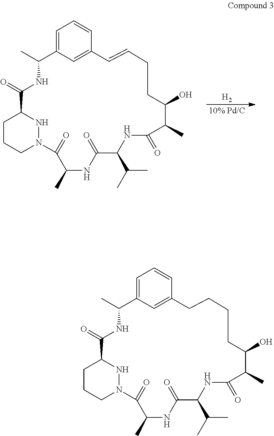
[H2].[10% Pd/C].C1CCN2NC1C(=O)NC(C)C1=CC=CC(=C1)C=CCCC(O)C(C)C(=O)NC(C(C)C)C(=O)NC(C)C2=O.C1CCN2NC1C(=O)NC(C)C1=CC=CC(=C1)CCCCC(O)C(C)C(=O)NC(C(C)C)C(=O)NC(C)C2=O
